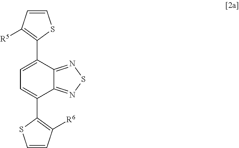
C1=CC([R5])=C(C2=CC=C(C3=C([R6])C=CS3)C3=NSN=C23)S1
